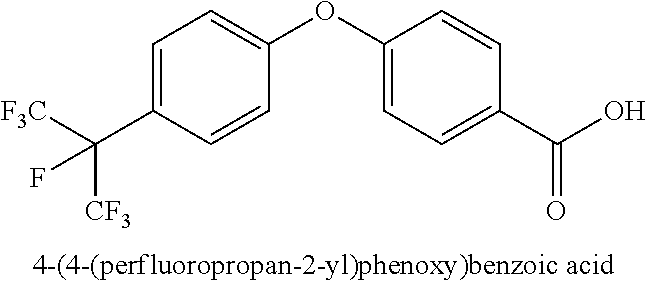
C1=C(C([F3C])([CF3])F)C=CC(OC2=CC=C(C(O)=O)C=C2)=C1
